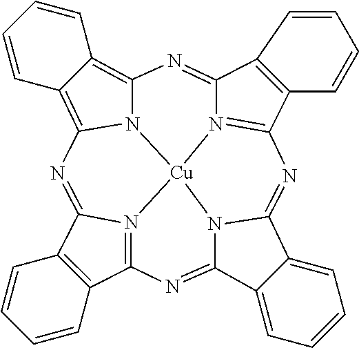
C12=NC3=C4C(=C5N=C6C7=C(C8=N6[Cu]6(N1=C(C1=C2C=CC=C1)N=C1C2=CC=CC=C2C(=N8)N16)N53)C=CC=C7)C=CC=C4
